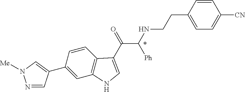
C1(C2=CN([Me])N=C2)=CC2=C(C=C1)C(C(=O)C(NCCC1=CC=C([CN])C=C1)[Ph])=CN2
